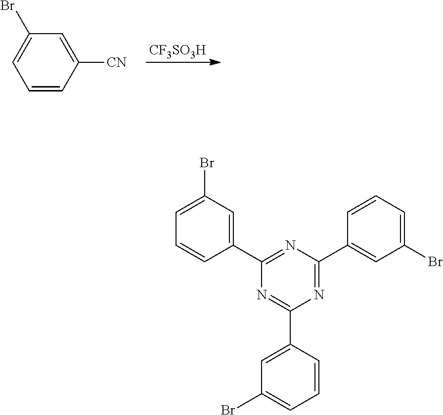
[CF3SO3H].C1=CC([CN])=CC(Br)=C1.C1=C(Br)C=C(C2=NC(C3=CC(Br)=CC=C3)=NC(C3=CC(Br)=CC=C3)=N2)C=C1
